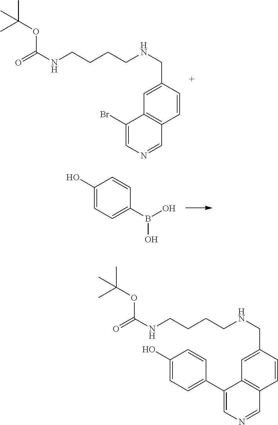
O=C(NCCCCNCC1=CC2=C(C=C1)C=NC=C2C1=CC=C(O)C=C1)OC(C)(C)C.O=C(NCCCCNCC1=CC2=C(C=C1)C=NC=C2Br)OC(C)(C)C.B(C1=CC=C(O)C=C1)(O)O
